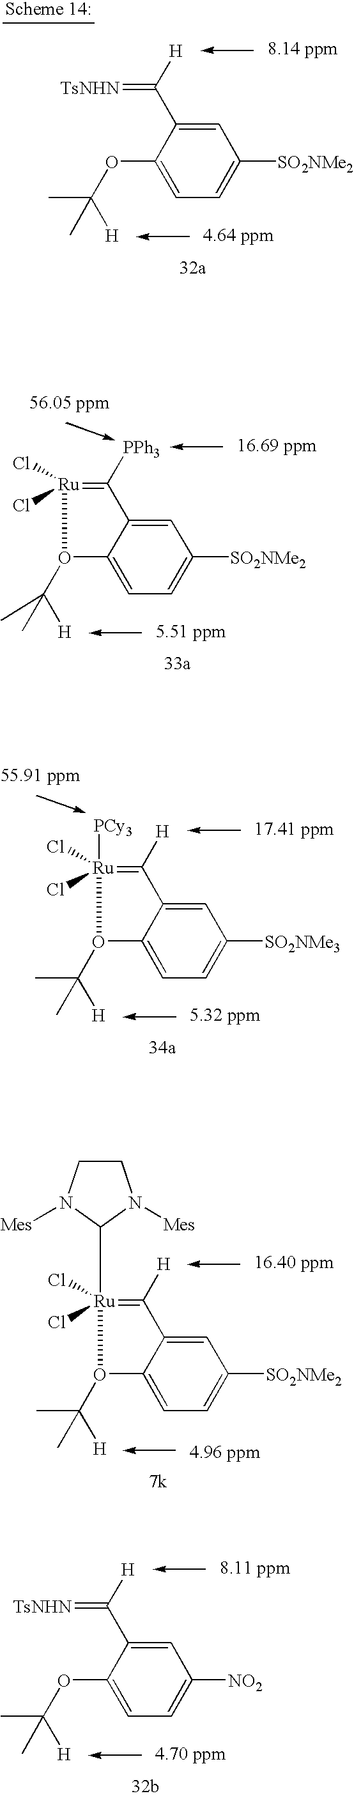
C1=C(C(=[TsNHN])[H])C(OC(C)([H])C)=CC=C1[SO2NMe2].C1=C2C(=CC=C1[SO2NMe3])O(C(C)([H])C)[Ru](Cl)(Cl)([PCy3])=C2[H].C1=C(C(=[TsNHN])[H])C(OC(C)([H])C)=CC=C1[NO2].C1=C2C(=CC=C1[SO2NMe2])O(C(C)([H])C)[Ru](Cl)(Cl)=C2[PPh3].C1=C2C(=CC=C1[SO2NMe2])O(C(C)([H])C)[Ru](Cl)(Cl)(C1N([Mes])CCN1[Mes])=C2[H]
